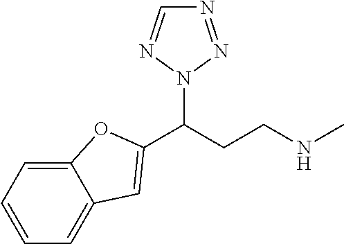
C(CCNC)(N1N=NC=N1)C1=CC2=CC=CC=C2O1
